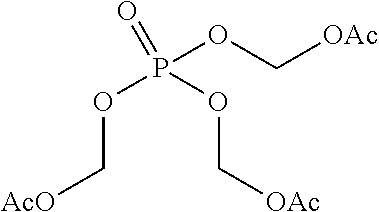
P(OC[AcO])(OC[OAc])(=O)OC[OAc]
